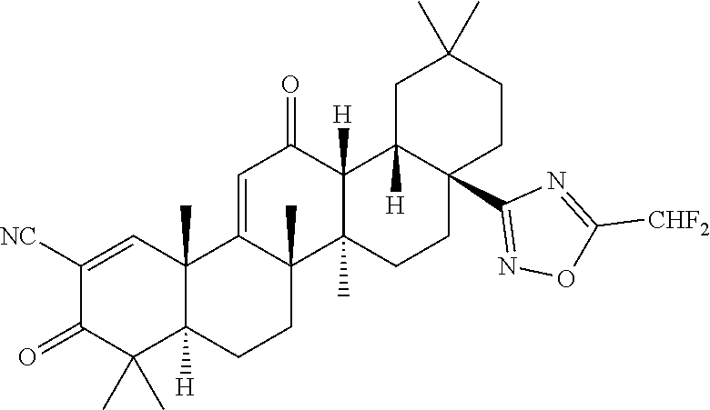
C1([NC])=CC2(C)C([H])(C(C)(C)C1=O)CCC1(C)C2=CC(=O)C2([H])C1(C)CCC1(C3=NOC([CHF2])=N3)C2([H])CC(C)(C)CC1
